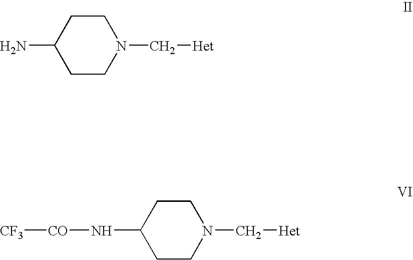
C1CC(N)CCN1C[Het].C1CC(N[CO][CF3])CCN1C[Het]
